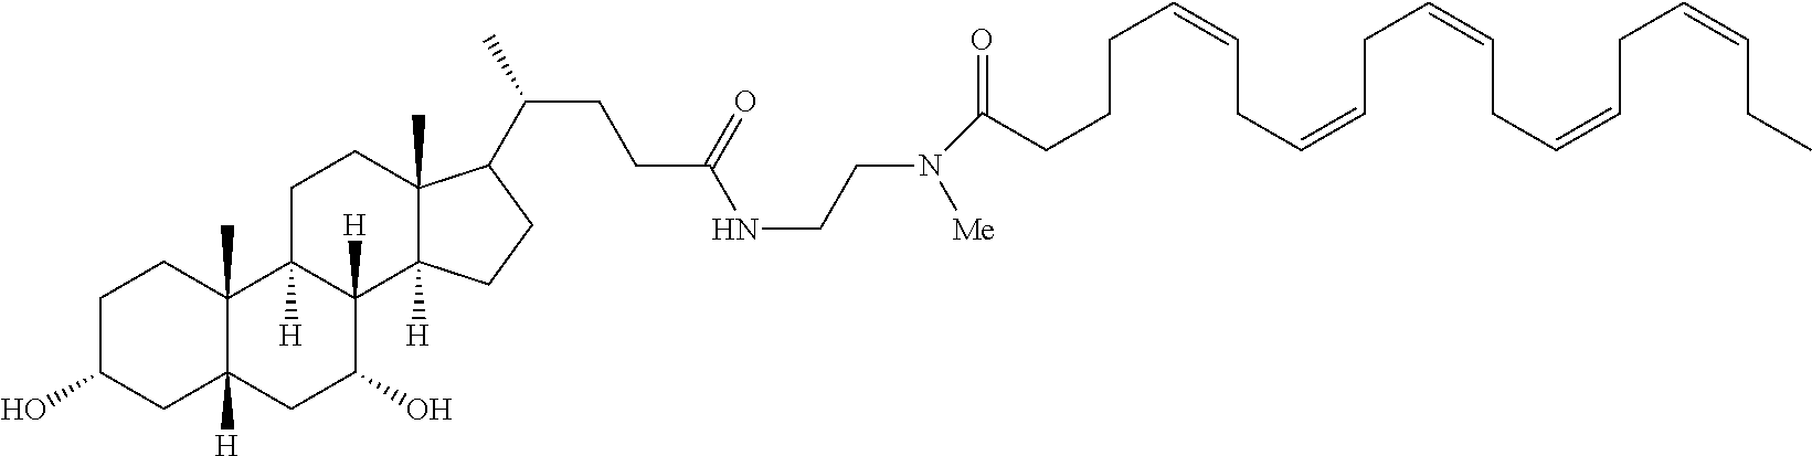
C1C(O)CC2([H])C(C)(C1)C1([H])C([H])(C(O)C2)C2([H])C(C)(CC1)C(C(CCC(NCCN([Me])C(=O)CCCC=CCC=CCC=CCC=CCC=CCC)=O)C)CC2
